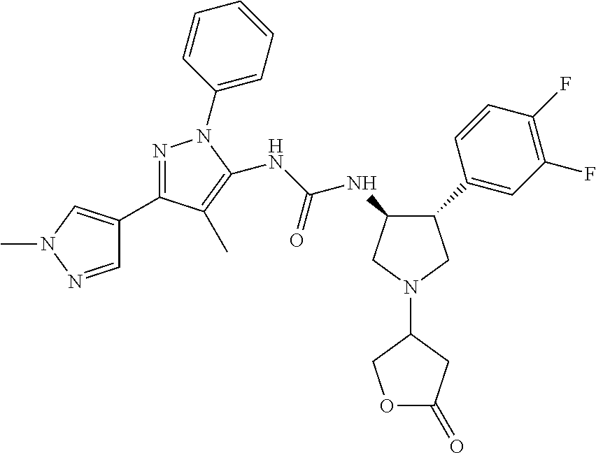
C1(C2=CC(F)=C(F)C=C2)CN(C2COC(=O)C2)CC1NC(NC1=C(C)C(C2=CN(C)N=C2)=NN1C1=CC=CC=C1)=O
